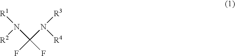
N(C(N([R3])[R4])(F)F)([R2])[R1]
